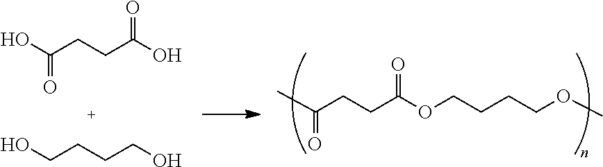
C(=O)(C)CCC(OCCCCOC)=O.C(=O)(O)CCC(O)=O.C(O)CCCO
